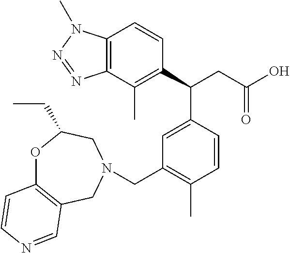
C1(C(CC(O)=O)C2=CC(CN3CC4=C(OC(CC)C3)C=CN=C4)=C(C)C=C2)=C(C)C2=C(C=C1)N(C)N=N2
